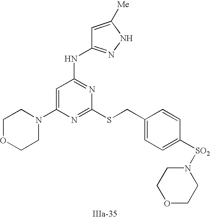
C1=C(N2CCOCC2)N=C(SCC2=CC=C([SO2]N3CCOCC3)C=C2)N=C1NC1=NNC([Me])=C1
